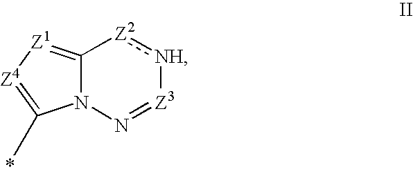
C12=[Z1][Z4]=C(C)N1N=[Z3][NH]:[Z2]2
